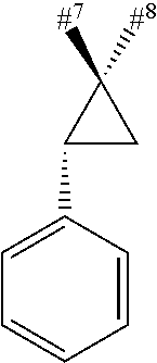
C1=CC=CC(C2CC2([#8])[#7])=C1
